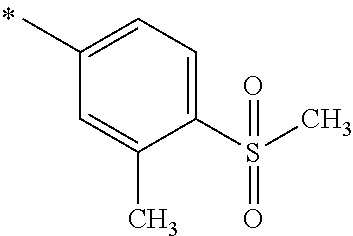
C1(C)=CC=C(S(C)(=O)=O)C(C)=C1
